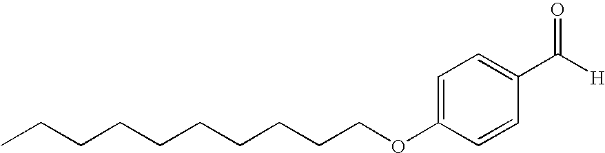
C(OC1=CC=C(C(=O)[H])C=C1)CCCCCCCCC
